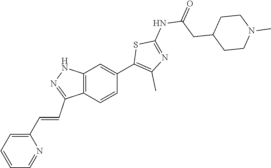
C12=C(C=CC(C3=C(C)N=C(NC(CC4CCN(C)CC4)=O)S3)=C1)C(C=CC1=CC=CC=N1)=NN2
